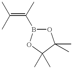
C(=C(C)B1OC(C)(C)C(C)(C)O1)(C)C
